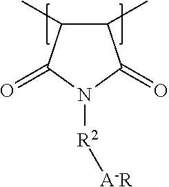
N1([R2][A-R])C(=O)C(C)C(C)C1=O
